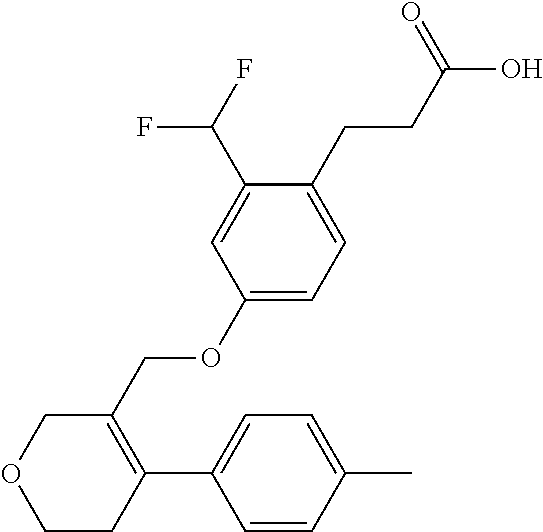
C1=C(C(F)F)C(CCC(=O)O)=CC=C1OCC1=C(C2=CC=C(C)C=C2)CCOC1
